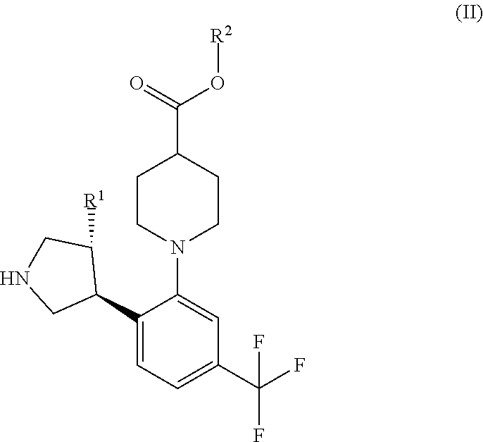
C1(C2C([R1])CNC2)=CC=C(C(F)(F)F)C=C1N1CCC(C(=O)O[R2])CC1
